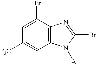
C1=C(Br)C2=C(C=C1[F3C])N([A])C(Br)=N2
